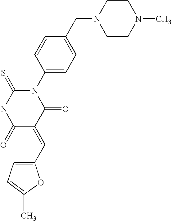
N1(C2=CC=C(CN3CCN(C)CC3)C=C2)C(=S)NC(=O)C(=CC2=CC=C(C)O2)C1=O
